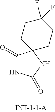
C1(=O)NC(=O)NC12CCC(F)(F)CC2
